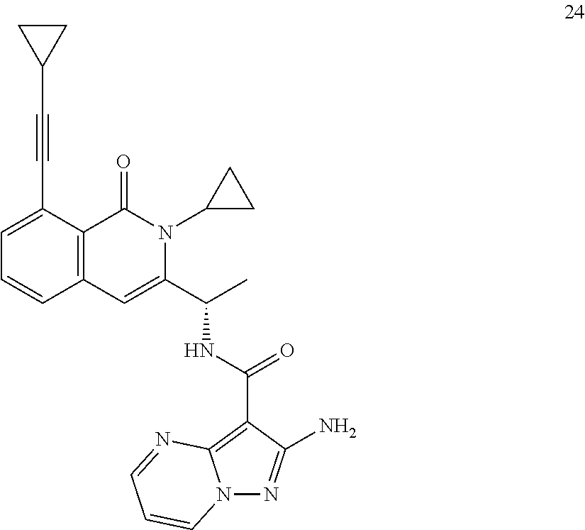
C1=C(C#CC2CC2)C2=C(C=C1)C=C(C(C)NC(C1=C3N(N=C1N)C=CC=N3)=O)N(C1CC1)C2=O
